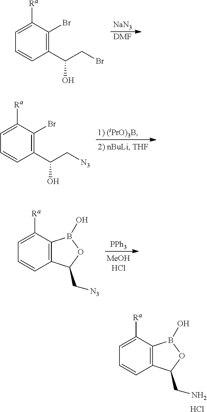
[NaN3].[DMF].C1=C([Ra])C(Br)=C(C(CBr)O)C=C1.C1=C([Ra])C(Br)=C(C(C[N3])O)C=C1.[PPh3].C1=C([Ra])C2=C(C=C1)C(C[N3])OB2O.C1=C([Ra])C2=C(C=C1)C(CN)OB2O.Cl
